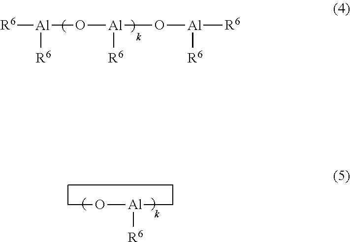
[R6][Al](O[Al]([R6])O[Al]([R6])[R6])[R6].CO[Al]([R6])C
